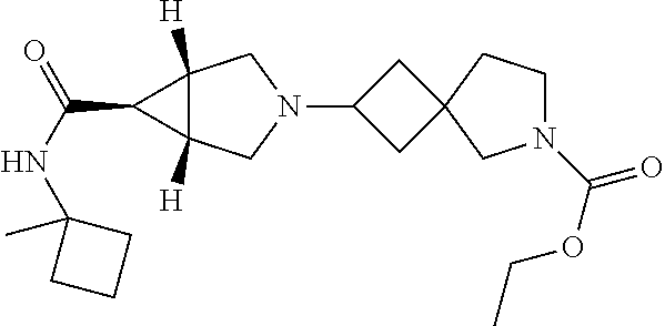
C1C(N2CC3([H])C([H])(C2)C3C(NC2(C)CCC2)=O)CC12CN(C(OCC)=O)CC2
